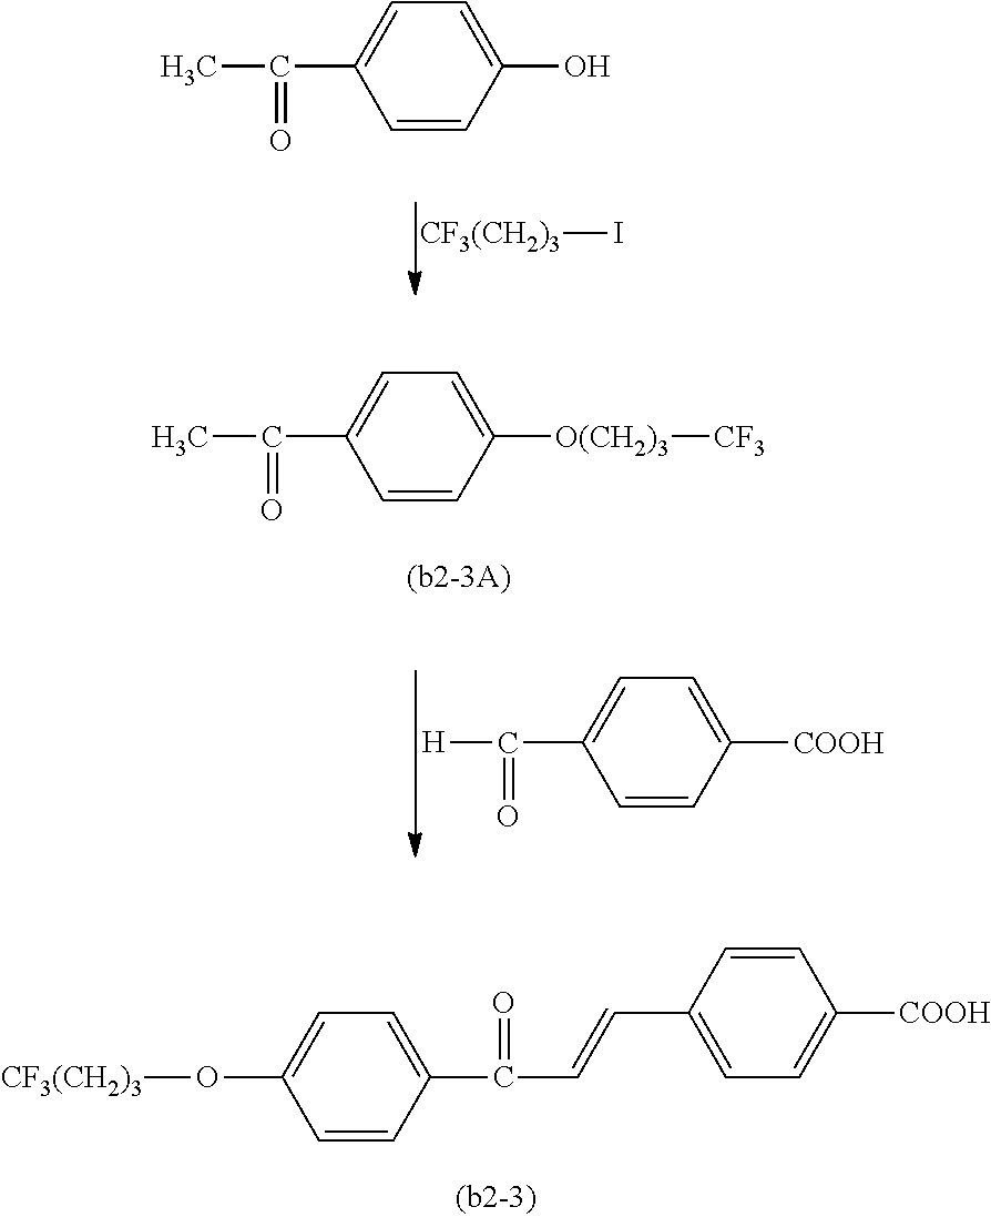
[CF3(CH2)3]I.C1=C(C(C)=O)C=CC(O)=C1.C1=C(C([H])=O)C=CC([COOH])=C1.C1=C(C(C)=O)C=CC([O(CH2)3][CF3])=C1.C1=C(O[CF3(CH2)3])C=CC(C(=O)C=CC2=CC=C([COOH])C=C2)=C1
